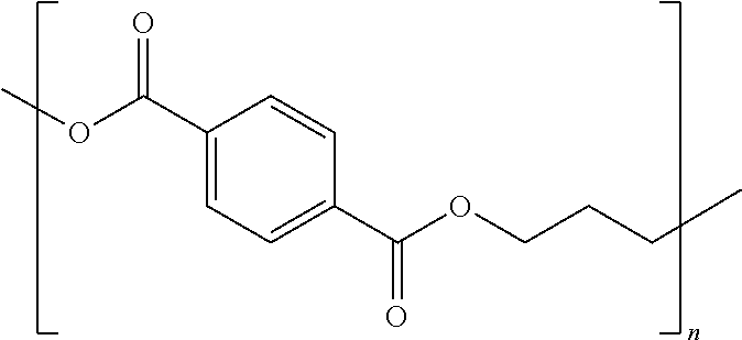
COC(C1=CC=C(C(OCCCC)=O)C=C1)=O
